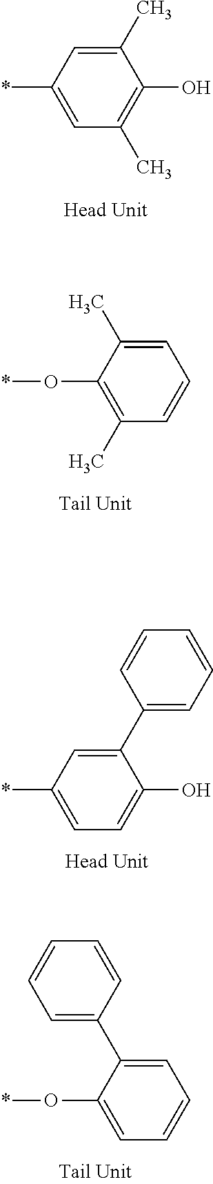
C1=C(*)C=C(C)C(O)=C1C.C1(C)=C(O*)C(C)=CC=C1.C1(C2=CC(*)=CC=C2O)=CC=CC=C1.C1=C(C2=CC=CC=C2O*)C=CC=C1
